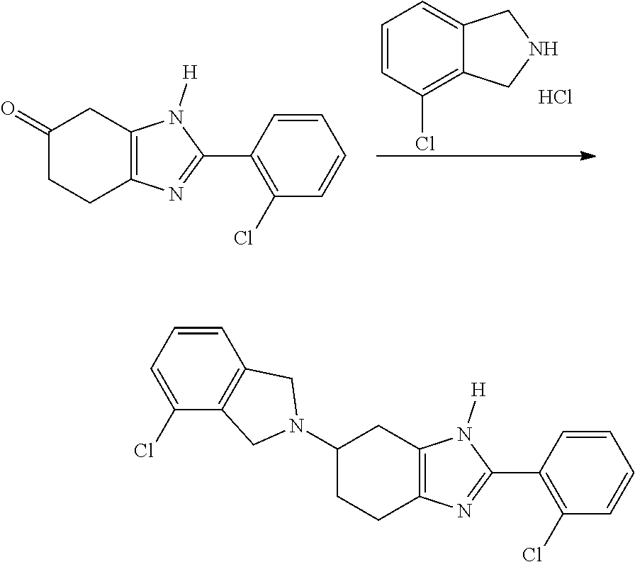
C1=CC(Cl)=C2C(=C1)CNC2.Cl.C1(=O)CCC2=C(C1)N([H])C(C1=C(Cl)C=CC=C1)=N2.C1=CC=C(Cl)C2=C1CN(C1CCC3=C(C1)N([H])C(C1=C(Cl)C=CC=C1)=N3)C2
